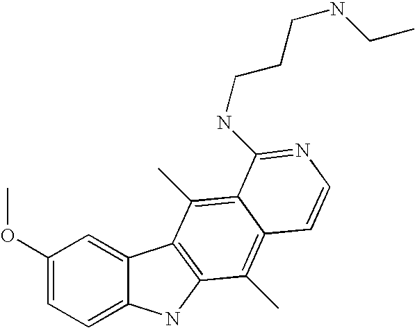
C1(OC)=CC=C2C(=C1)C1=C(N2)C(C)=C2C(=C1C)C(NCCCNCC)=NC=C2
